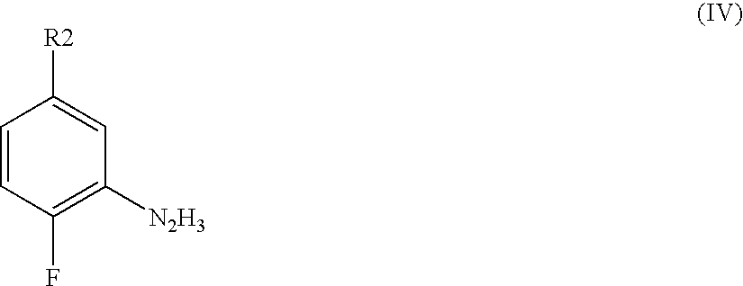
C1=CC(F)=C([N2H3])C=C1[R2]
